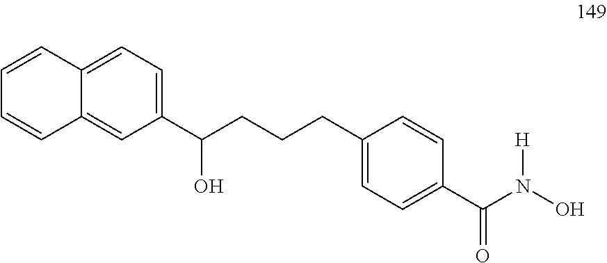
C12=CC(C(CCCC3=CC=C(C(N(O)[H])=O)C=C3)O)=CC=C1C=CC=C2
